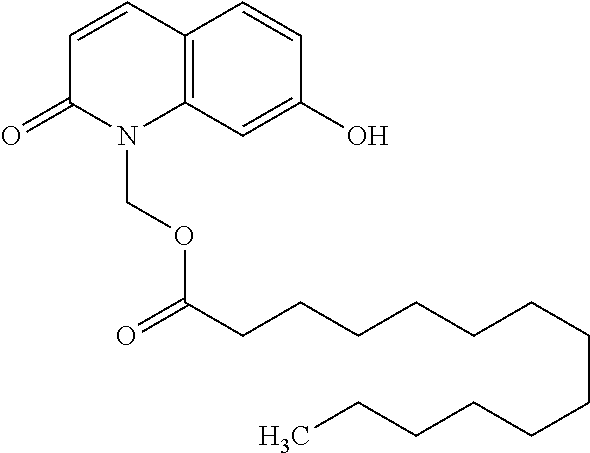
C1=CC2=C(N(COC(CCCCCCCCCCCCC)=O)C1=O)C=C(O)C=C2
